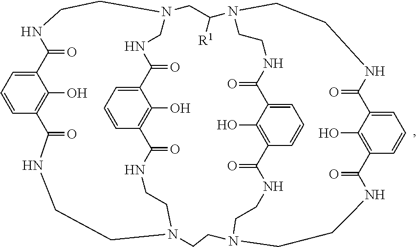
C1=CC=C2C(O)=C1C(=O)NCCN1CCNC(=O)C3=C(O)C(=CC=C3)C(=O)NCN(CCNC2=O)CC([R1])N2CCNC(=O)C3=CC=CC(=C3O)C(=O)NCCN(CCNC(=O)C3=C(O)C(=CC=C3)C(=O)NCC2)CC1
